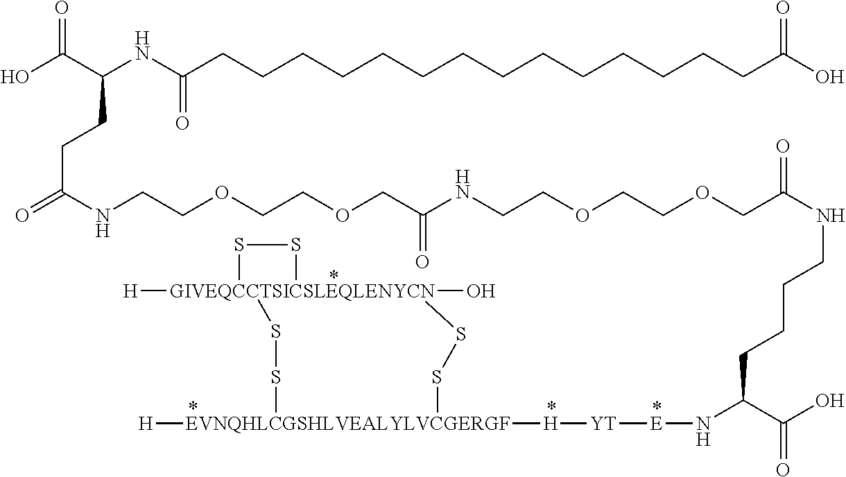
C(CCC(C(O)=O)N[E][YT][H][EVNQHLCGSHLVEALYLVCGERGF]1([H])SS[GIVEQCCTSICSLEQLENYCN]2([H])(O)(SS1)SS2)CNC(COCCOCCNC(COCCOCCNC(=O)CCC(C(O)=O)NC(CCCCCCCCCCCCCCC(O)=O)=O)=O)=O
